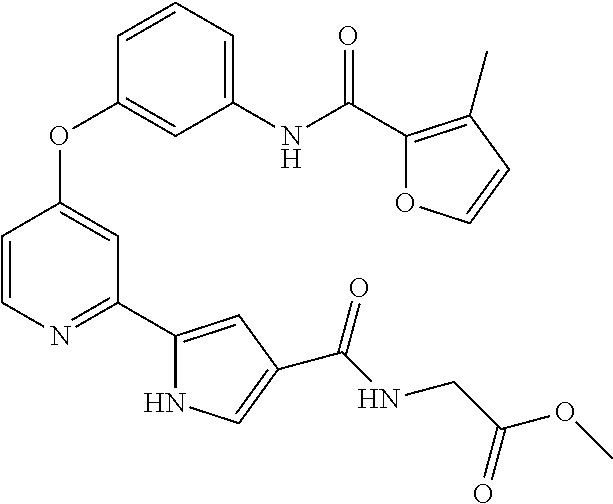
C1(NC(C2=C(C)C=CO2)=O)=CC=CC(OC2=CC(C3=CC(C(NCC(OC)=O)=O)=CN3)=NC=C2)=C1
